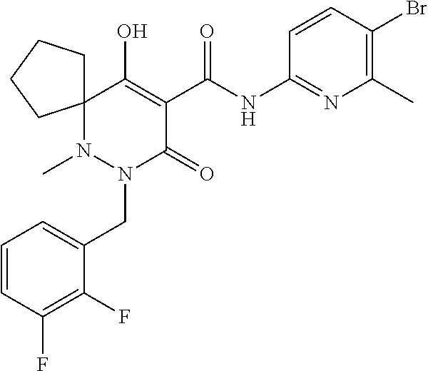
C1=CC(F)=C(F)C(CN2C(=O)C(C(=O)NC3=NC(C)=C(Br)C=C3)=C(O)C3(N2C)CCCC3)=C1
